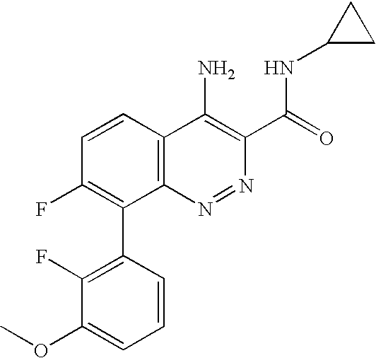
C1(F)=C(C2=C(F)C=CC3=C2N=NC(C(=O)NC2CC2)=C3N)C=CC=C1OC
